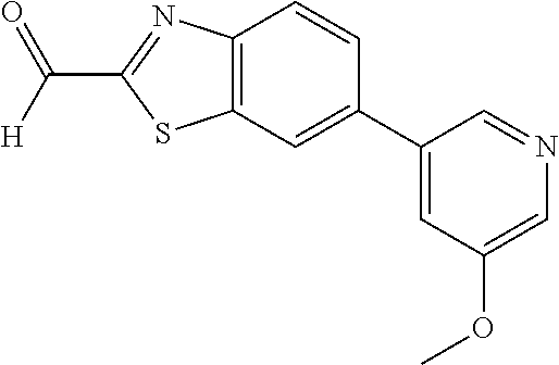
C(C1=NC2=C(S1)C=C(C1=CC(OC)=CN=C1)C=C2)([H])=O
